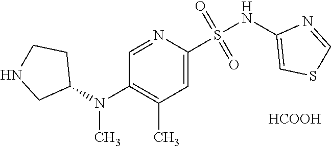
C1=NC(S(NC2=CSC=N2)(=O)=O)=CC(C)=C1N(C1CCNC1)C.[HCOOH]
